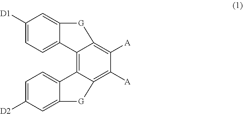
C1([D1])=CC=C2C(=C1)[G]C1=C([A])C([A])=C3C(=C21)C1=CC=C([D2])C=C1[G]3
